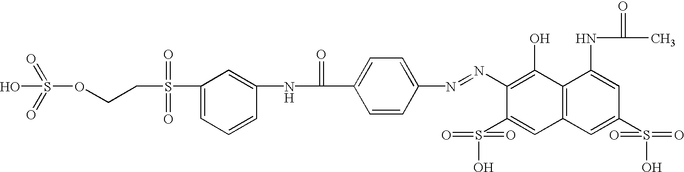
O(S(=O)(=O)O)CCS(C1=CC=CC(NC(C2=CC=C(N=NC3=C(O)C4=C(C=C3S(O)(=O)=O)C=C(S(O)(=O)=O)C=C4NC(C)=O)C=C2)=O)=C1)(=O)=O
